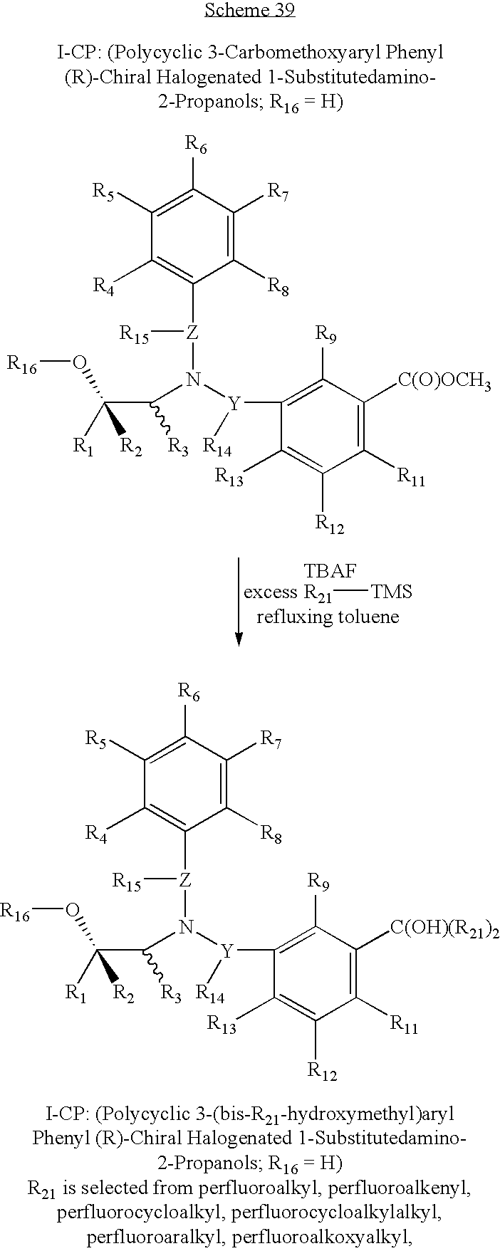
[Z](N([Y]([R14])C1=C([R9])C([C(O)OCH3])=C([R11])C([R12])=C1[R13])C(C([R1])([R2])O[R16])[R3])([R15])C1=C([R4])C([R5])=C([R6])C([R7])=C1[R8].[R21][TMS].[Z](N([Y]([R14])C1=C([R9])C([C(OH)(R21)2])=C([R11])C([R12])=C1[R13])C(C([R1])([R2])O[R16])[R3])([R15])C1=C([R4])C([R5])=C([R6])C([R7])=C1[R8]
